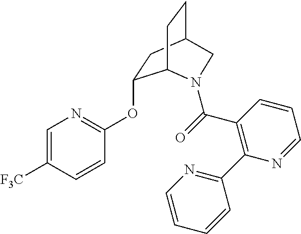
C1(OC2=NC=C([F3C])C=C2)CC2CCC1N(C(=O)C1=C(C3=NC=CC=C3)N=CC=C1)C2
